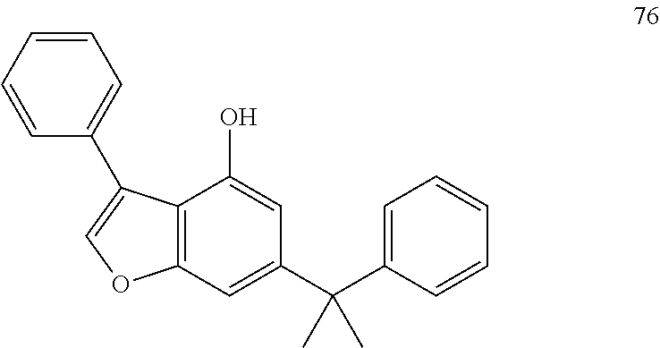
C12=C(C=C(C(C3=CC=CC=C3)(C)C)C=C1O)OC=C2C1=CC=CC=C1
